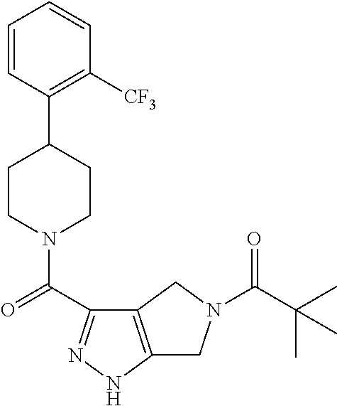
C1=CC(C2CCN(C(=O)C3=NNC4=C3CN(C(=O)C(C)(C)C)C4)CC2)=C([CF3])C=C1
